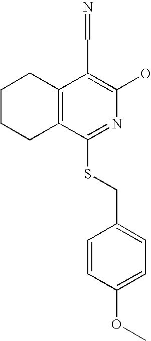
C1CCC2=C(C1)C(C=N)=C(O)N=C2SCC1=CC=C(OC)C=C1
